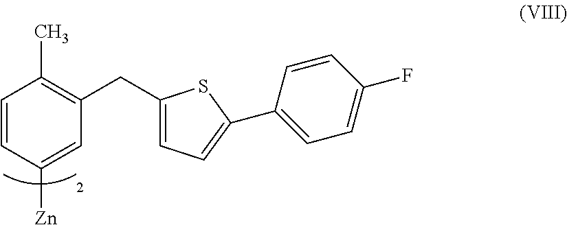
[Zn]C1=CC(CC2=CC=C(C3=CC=C(F)C=C3)S2)=C(C)C=C1
